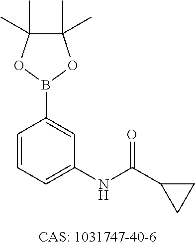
C1(C)(C)C(C)(C)OB(C2=CC(NC(C3CC3)=O)=CC=C2)O1
